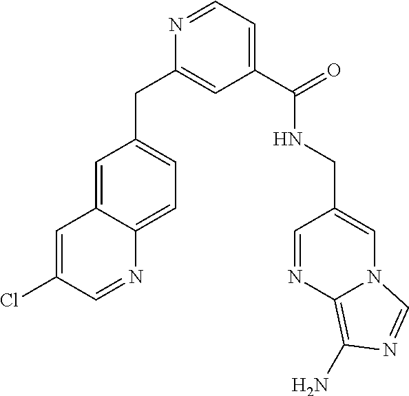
C1=C2C(=CC=C1CC1=CC(C(=O)NCC3=CN4C(=C(N)N=C4)N=C3)=CC=N1)N=CC(Cl)=C2
